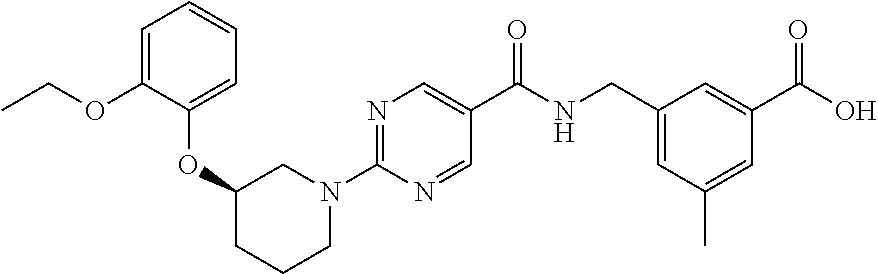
O(C1CCCN(C2=NC=C(C(NCC3=CC(C)=CC(C(O)=O)=C3)=O)C=N2)C1)C1=CC=CC=C1OCC
